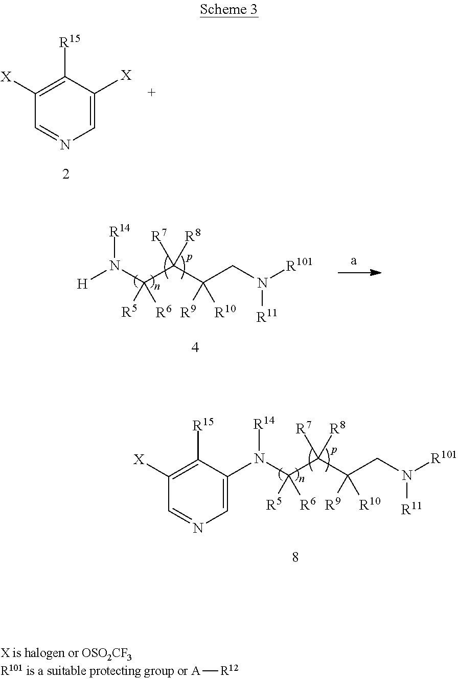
[X]C1=CN=CC([X])=C1[R15].[R14]N(C(C(C(CN([R101])[R11])([R9])[R10])([R7])[R8])([R5])[R6])[H].[R14]N(C(C(C(CN([R101])[R11])([R9])[R10])([R7])[R8])([R5])[R6])C1=CN=CC([X])=C1[R15].[A][R12]
